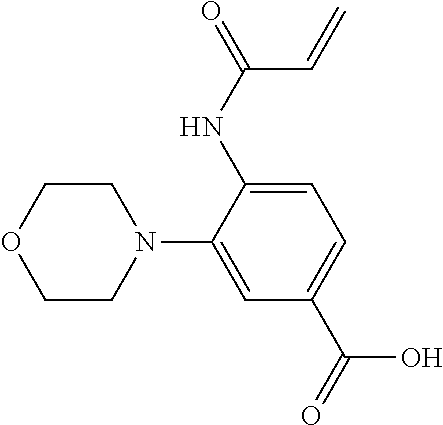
OC(=O)C1=CC=C(NC(=O)C=C)C(N2CCOCC2)=C1
